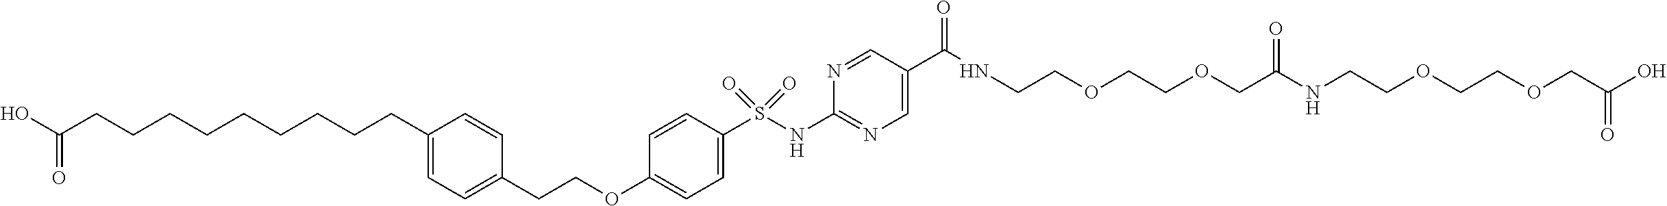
OC(CCCCCCCCCC1=CC=C(CCOC2=CC=C(S(NC3=NC=C(C(NCCOCCOCC(NCCOCCOCC(O)=O)=O)=O)C=N3)(=O)=O)C=C2)C=C1)=O
